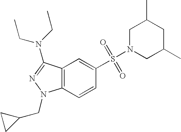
C1(S(=O)(=O)N2CC(C)CC(C)C2)=CC2=C(C=C1)N(CC1CC1)N=C2N(CC)CC
